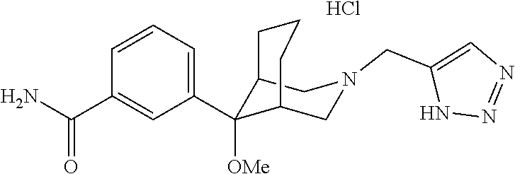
C12C([OMe])(C3=CC=CC(C(N)=O)=C3)C(CN(CC3=CN=NN3)C1)CCC2.Cl
